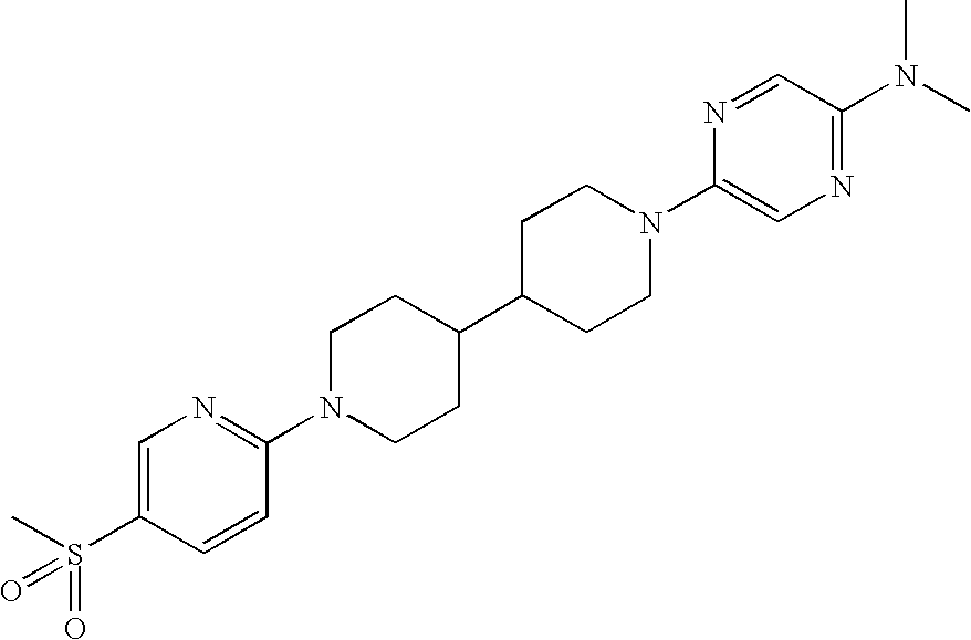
C1=C(S(C)(=O)=O)C=CC(N2CCC(C3CCN(C4=CN=C(N(C)C)C=N4)CC3)CC2)=N1
